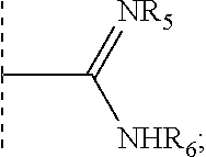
C(C(=[NR5])[NHR6])(C)C
